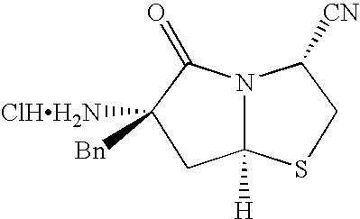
C12([H])N(C(=O)C([Bn])([ClHH2N])C1)C([CN])CS2
